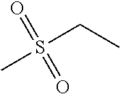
O=S(CC)(C)=O
